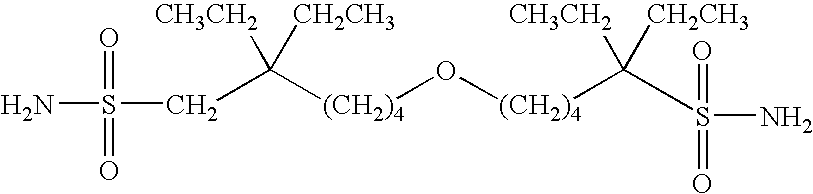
[(CH2)4](O[(CH2)4]C([CH3CH2])([CH2CH3])S(N)(=O)=O)C([CH3CH2])([CH2CH3])CS(N)(=O)=O
